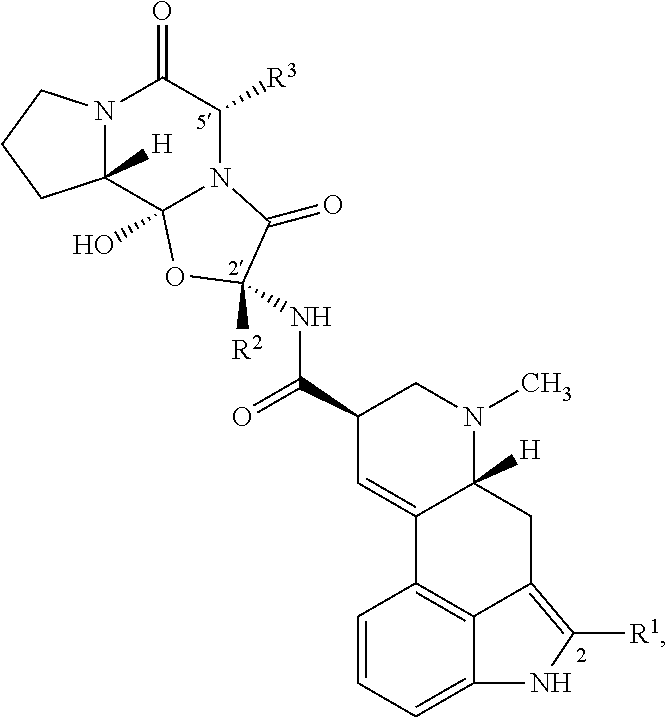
N12C([H])(C3(O)N(C([R3])C1=O)C(=O)C(NC(C1C=C4C([H])(N(C)C1)CC1=C([R1])NC5=CC=CC4=C15)=O)([R2])O3)CCC2
